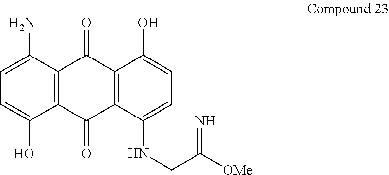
C1=C(O)C2=C(C(N)=C1)C(=O)C1=C(C2=O)C(NCC([OMe])=N)=CC=C1O
